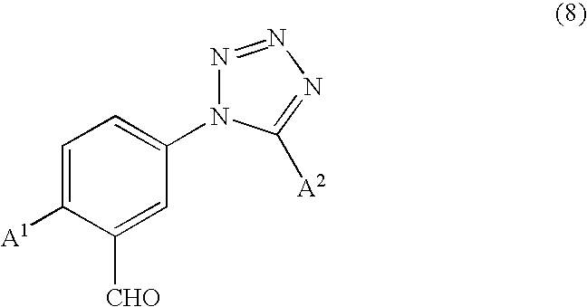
C1=C([A1])C([CHO])=CC(N2N=NN=C2[A2])=C1
